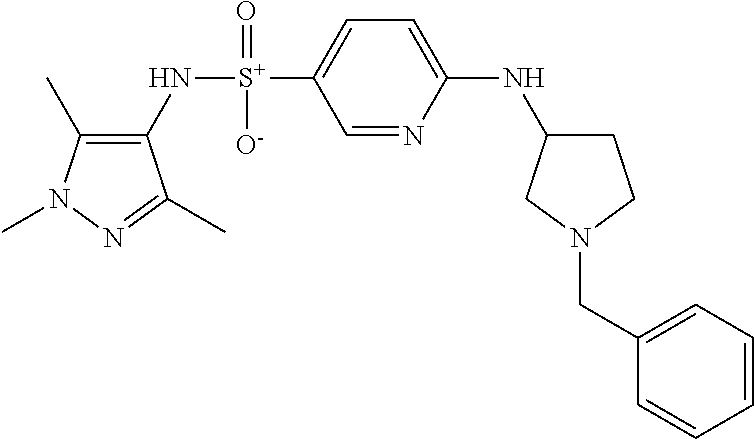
C1(C)=C(N[S+](C2=CC=C(NC3CCN(CC4=CC=CC=C4)C3)N=C2)(=O)[O-])C(C)=NN1C
